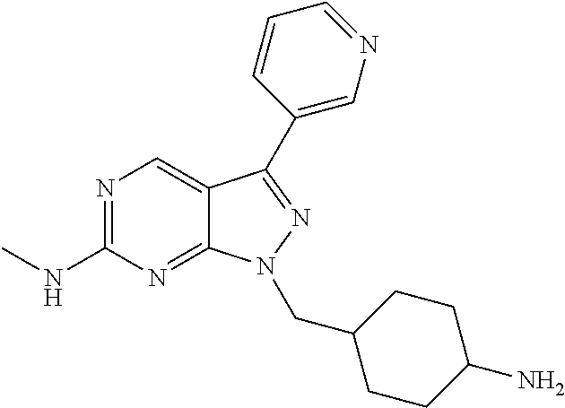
N1=C(NC)N=C2C(=C1)C(C1=CN=CC=C1)=NN2CC1CCC(N)CC1
